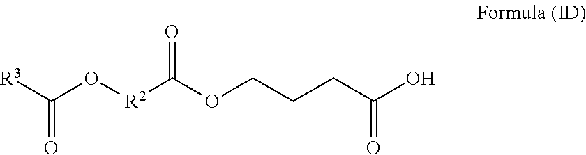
[R2](C(OCCCC(O)=O)=O)OC([R3])=O
